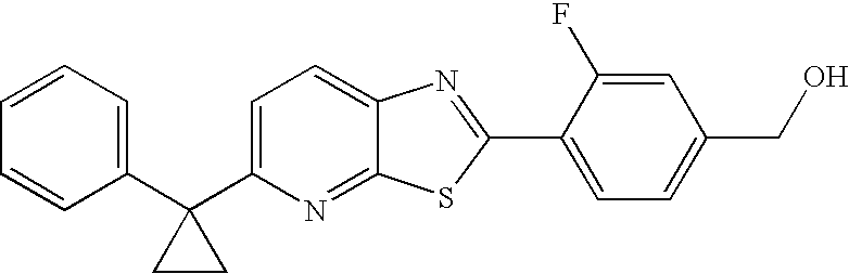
C1=CC=C(C2(C3=CC=C4C(=N3)SC(C3=CC=C(CO)C=C3F)=N4)CC2)C=C1
